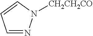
C1=NN([CH2CH2CO])C=C1
